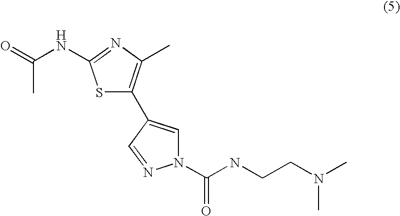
S1C(C2=CN(C(NCCN(C)C)=O)N=C2)=C(C)N=C1NC(=O)C
